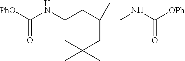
CC1(C)CC(NC(=O)[PhO])CC(C)(CNC([OPh])=O)C1
